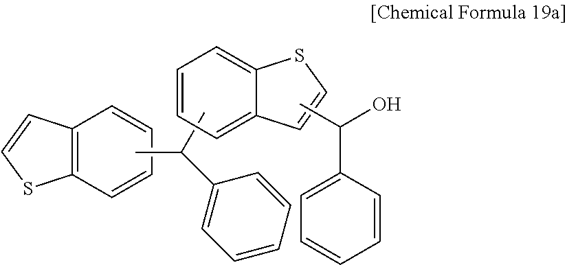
C12=C(C=CC=C1)SC=C2.CC(C1=CC=CC=C1)C.C1=CC=C2C(=C1)SC=C2.CC(C1=CC=CC=C1)O
